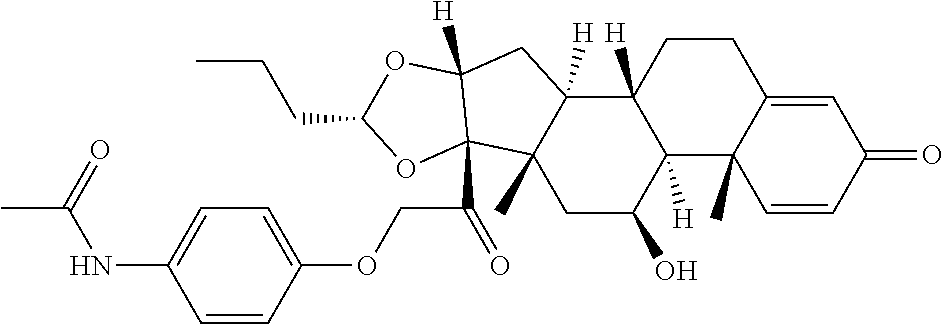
C1CC2([H])C([H])(C3(C)C1=CC(=O)C=C3)C(O)CC1(C)C2([H])CC2([H])C1(C(COC1=CC=C(NC(=O)C)C=C1)=O)OC(CCC)O2
